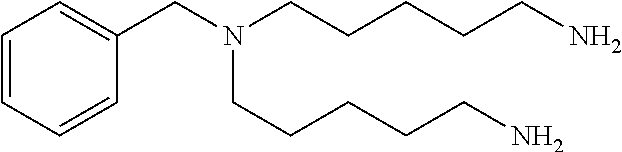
C1=CC=CC(CN(CCCCCN)CCCCCN)=C1
